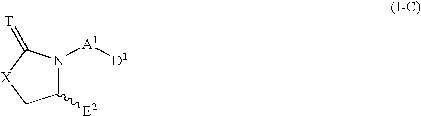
C1([E2])N([A1][D1])C(=[T])[X]C1
